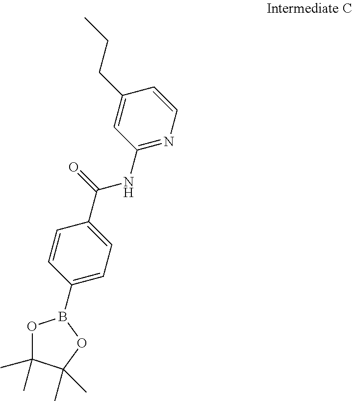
C1(B2OC(C)(C)C(C)(C)O2)=CC=C(C(=O)NC2=NC=CC(CCC)=C2)C=C1
